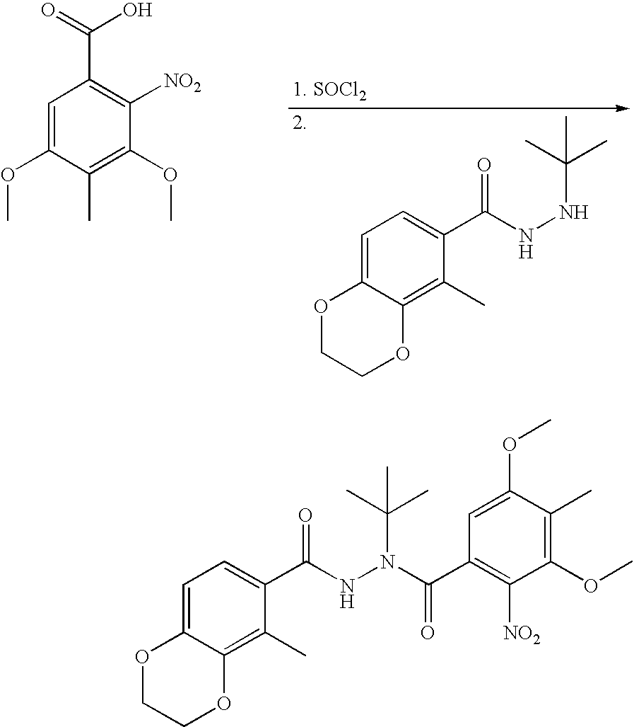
O1CCOC2=C(C)C(C(NNC(C)(C)C)=O)=CC=C12.C1=C(OC)C(C)=C(OC)C([NO2])=C1C(O)=O.O1CCOC2=C(C)C(C(NN(C(C)(C)C)C(C3=C([NO2])C(OC)=C(C)C(OC)=C3)=O)=O)=CC=C12
